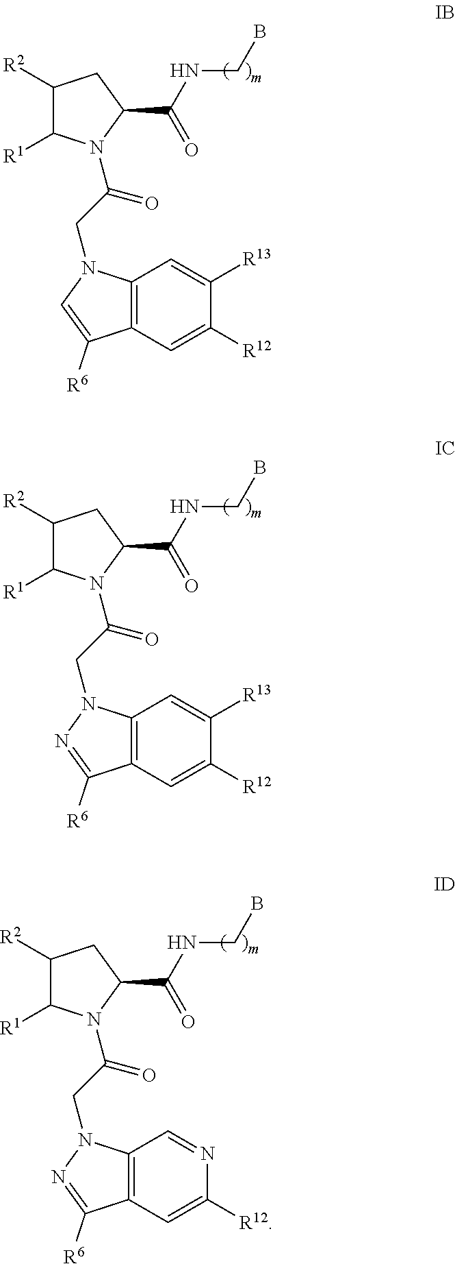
C1([R2])C([R1])N(C(CN2C3=C(C=C([R12])C([R13])=C3)C([R6])=C2)=O)C(C(=O)NCB)C1.C1([R2])C([R1])N(C(CN2C3=C(C=C([R12])C([R13])=C3)C([R6])=N2)=O)C(C(=O)NCB)C1.C1([R2])C([R1])N(C(CN2C3=C(C=C([R12])N=C3)C([R6])=N2)=O)C(C(=O)NCB)C1
